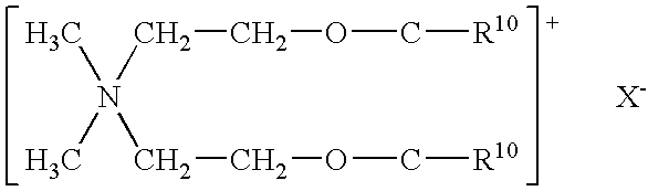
C(N(CCOC[R10])(C)C)COC[R10]
